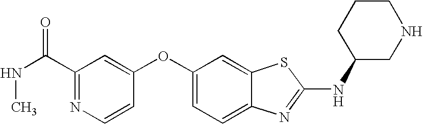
N1=C(C(NC)=O)C=C(OC2=CC=C3C(=C2)SC(NC2CNCCC2)=N3)C=C1
